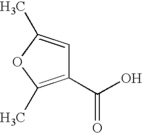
C1(C(O)=O)=C(C)OC(C)=C1
